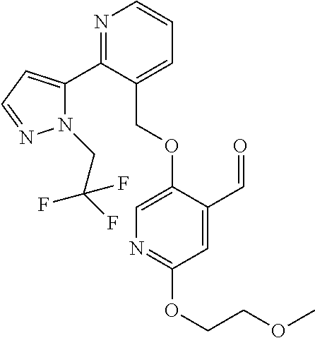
N1(CC(F)(F)F)C(C2=NC=CC=C2COC2=CN=C(OCCOC)C=C2C=O)=CC=N1
